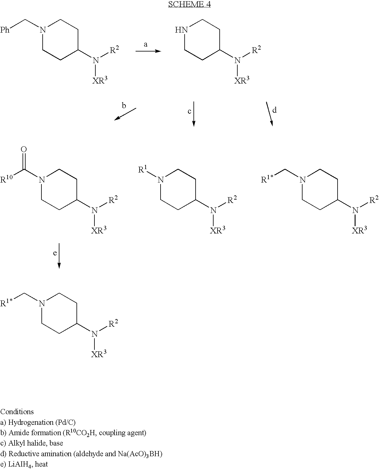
N1CCC(N([R2])[XR3])CC1.N1(C[Ph])CCC(N([R2])[XR3])CC1.N1(C([R10])=O)CCC(N([R2])[XR3])CC1.N1([R1])CCC(N([R2])[XR3])CC1.N1(C[R1*])CCC(N([R2])[XR3])CC1.N1(C[R1*])CCC(N([R2])[XR3])CC1
